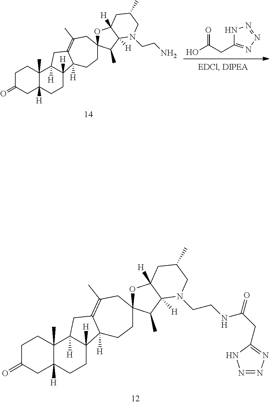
C1C(=O)CC2([H])C(C)(C1)C1([H])C([H])(CC2)C2([H])C(=C(C)CC3(CC2)OC2([H])C([H])(C3C)N(CCN)CC(C)C2)C1.N1C(CC(O)=O)=NN=N1.C1C(=O)CC2([H])C(C)(C1)C1([H])C([H])(CC2)C2([H])C(=C(C)CC3(CC2)OC2([H])C([H])(C3C)N(CCNC(=O)CC3=NN=NN3)CC(C)C2)C1
